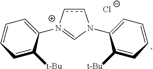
c1c[N+](C2=CC=CC=C2[t-Bu])=CN1C1=CC=CC=C1[t-Bu].[Cl-]
